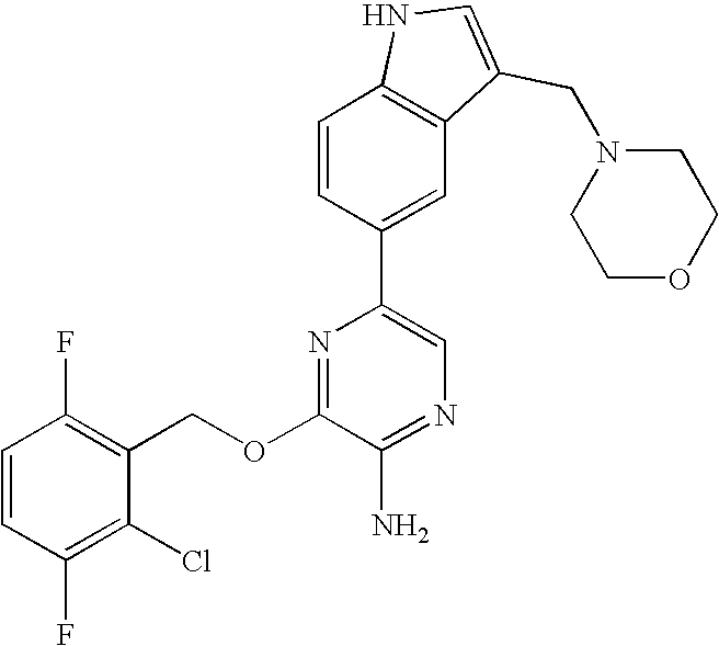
C1(OCC2=C(F)C=CC(F)=C2Cl)=NC(C2=CC3=C(C=C2)NC=C3CN2CCOCC2)=CN=C1N
